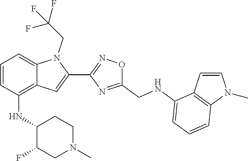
C1(C2=CC3=C(NC4C(F)CN(C)CC4)C=CC=C3N2CC(F)(F)F)=NOC(CNC2=CC=CC3=C2C=CN3C)=N1
